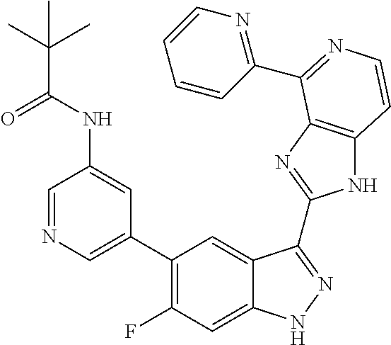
C1=C(C2=C(F)C=C3C(=C2)C(C2=NC4=C(N2)C=CN=C4C2=NC=CC=C2)=NN3)C=C(NC(=O)C(C)(C)C)C=N1
